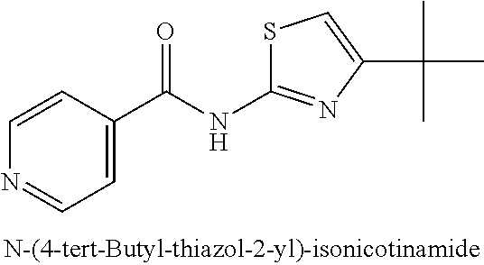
C1=CN=CC=C1C(NC1=NC(C(C)(C)C)=CS1)=O
